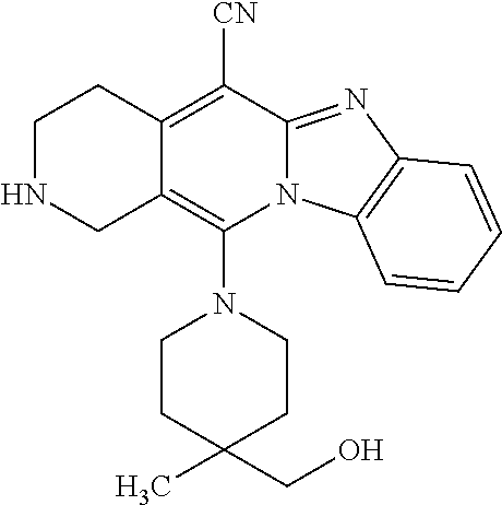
C12=C([CN])C3=NC4=C(N3C(N3CCC(C)(CO)CC3)=C1CNCC2)C=CC=C4
